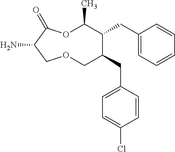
NC1C(=O)OC(C)C(CC2=CC=CC=C2)C(CC2=CC=C(Cl)C=C2)COC1
